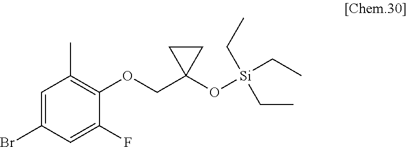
C1=C(Br)C=C(F)C(OCC2(O[Si](CC)(CC)CC)CC2)=C1C
